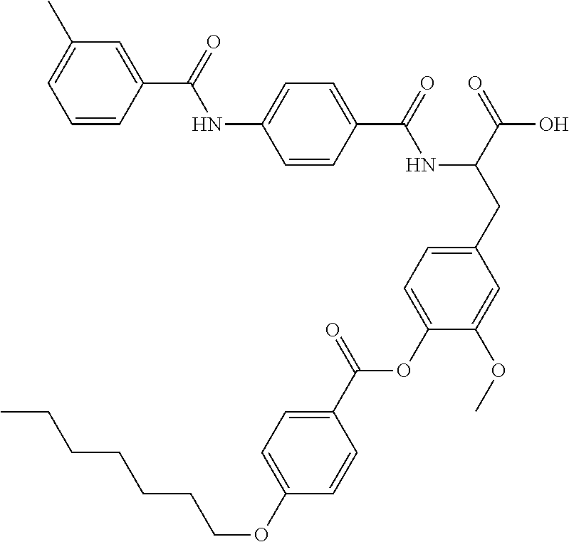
C1=CC(C(=O)NC(CC2=CC=C(OC(C3=CC=C(OCCCCCCC)C=C3)=O)C(OC)=C2)C(=O)O)=CC=C1NC(C1=CC(C)=CC=C1)=O
